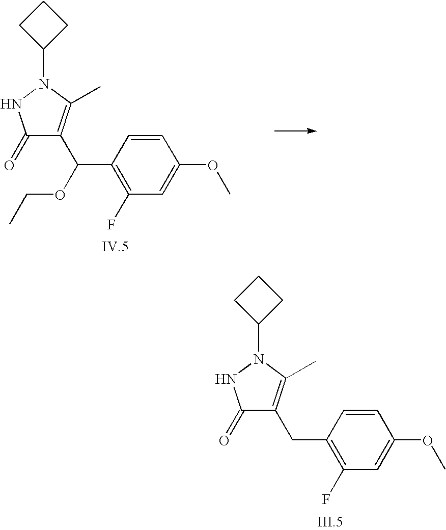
C1(=O)C(C(OCC)C2=C(F)C=C(OC)C=C2)=C(C)N(C2CCC2)N1.C1(=O)C(CC2=C(F)C=C(OC)C=C2)=C(C)N(C2CCC2)N1
